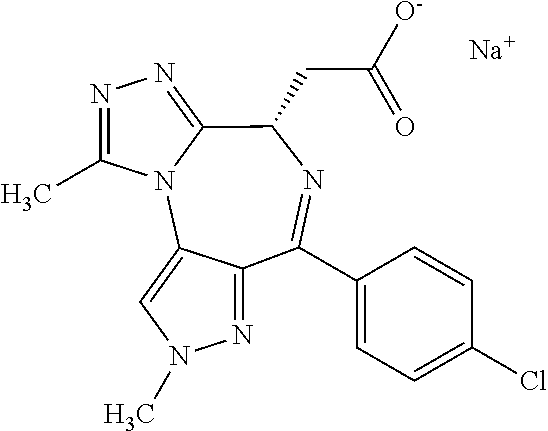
C1(C)=NN=C2C(CC(=O)[O-])N=C(C3=CC=C(Cl)C=C3)C3=NN(C)C=C3N12.[Na]
